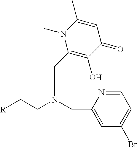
C1=NC(CN(CC[R])CC2=C(O)C(=O)C=C(C)N2C)=CC(Br)=C1
